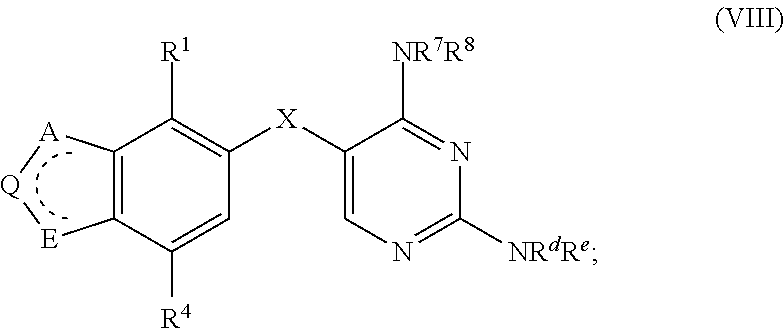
[R1]C1=C([X]C2=CN=C([NRdRe])N=C2[NR7R8])C=C([R4])C2=C1[A][Q][E]2
